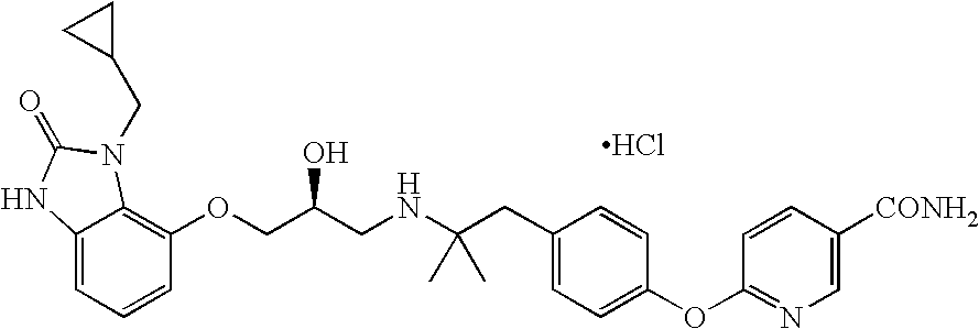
Cl.C12=CC=CC(OCC(CNC(CC3=CC=C(OC4=NC=C([CONH2])C=C4)C=C3)(C)C)O)=C1N(CC1CC1)C(=O)N2
